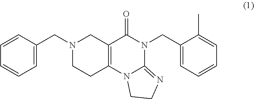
N1(CC2=CC=CC=C2)CCC2=C(C1)C(=O)N(CC1=CC=CC=C1C)C1=NCCN21
